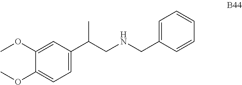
C1(OC)=CC(C(CNCC2=CC=CC=C2)C)=CC=C1OC
